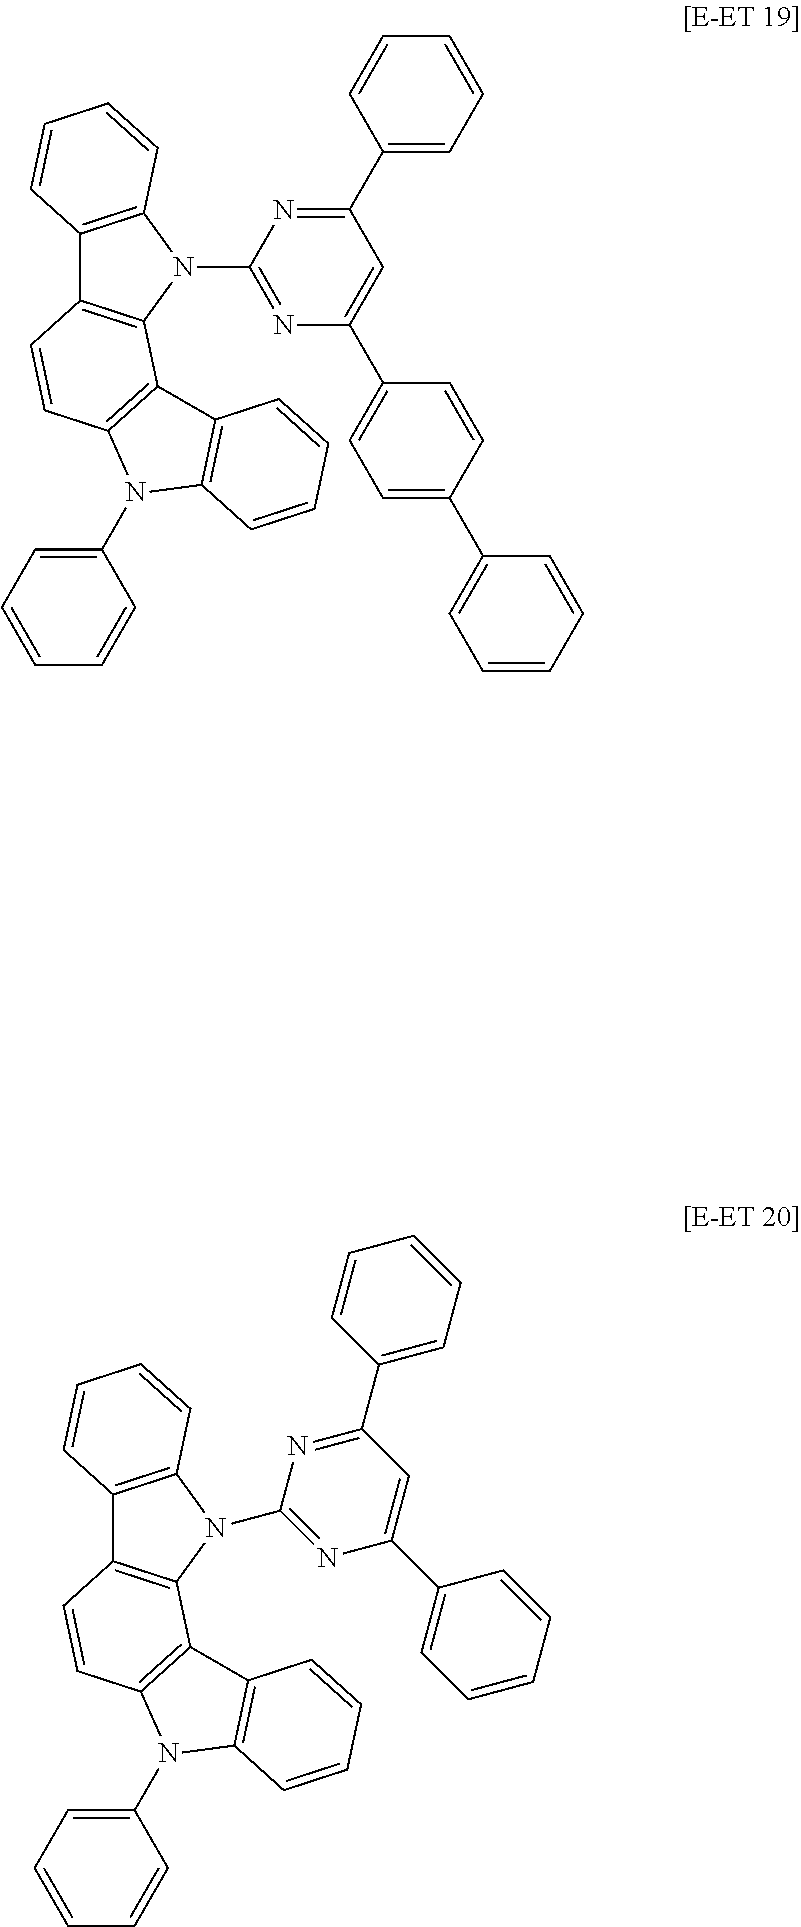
C12=C(N(C3=NC(C4=CC=C(C5=CC=CC=C5)C=C4)=CC(C4=CC=CC=C4)=N3)C3=C1C=CC1=C3C3=C(N1C1=CC=CC=C1)C=CC=C3)C=CC=C2.C12=C(N(C3=NC(C4=CC=CC=C4)=CC(C4=CC=CC=C4)=N3)C3=C1C=CC1=C3C3=C(N1C1=CC=CC=C1)C=CC=C3)C=CC=C2
